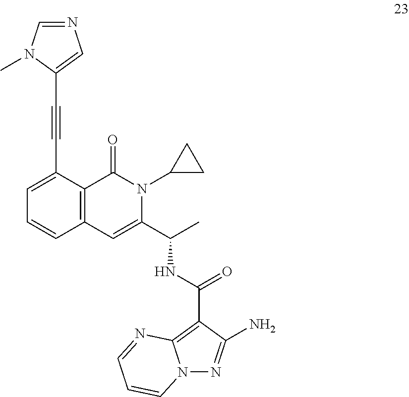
C1=CC2=C(C(=O)N(C3CC3)C(C(NC(C3=C4N(N=C3N)C=CC=N4)=O)C)=C2)C(C#CC2=CN=CN2C)=C1
